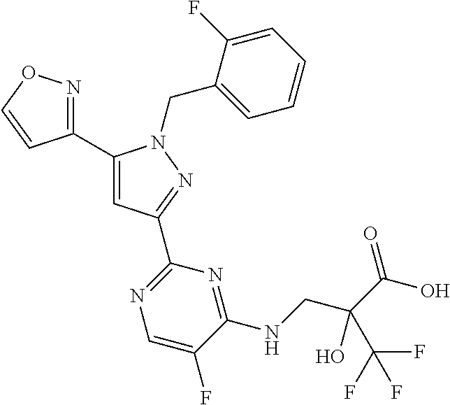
C1(C2=NOC=C2)=CC(C2=NC=C(F)C(NCC(C(O)=O)(O)C(F)(F)F)=N2)=NN1CC1=CC=CC=C1F
